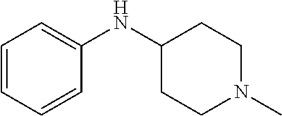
C1=CC=CC(NC2CCN(C)CC2)=C1
